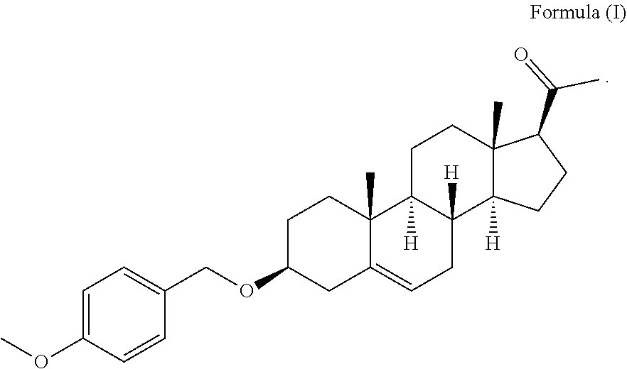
C1C=C2C(C)(C3([H])C1([H])C1([H])C(C)(CC3)C(C(=O)C)CC1)CCC(OCC1=CC=C(OC)C=C1)C2
